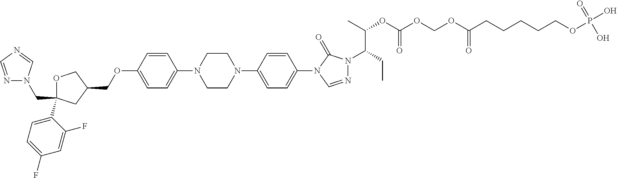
C1OC(C2=CC=C(F)C=C2F)(CN2N=CN=C2)CC1COC1=CC=C(N2CCN(C3=CC=C(N4C=NN(C(CC)C(C)OC(OCOC(CCCCCOP(O)(=O)O)=O)=O)C4=O)C=C3)CC2)C=C1
